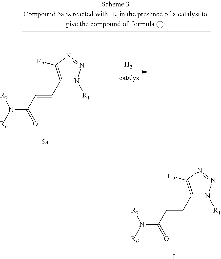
[R7]N([R6])C(=O)C=CC1=C([R2])N=NN1[R1].[H2].[R7]N([R6])C(=O)CCC1=C([R2])N=NN1[R1].I
